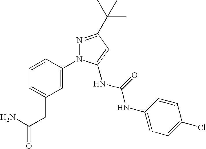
N1=C(C(C)(C)C)C=C(NC(NC2=CC=C(Cl)C=C2)=O)N1C1=CC(CC(=O)N)=CC=C1
